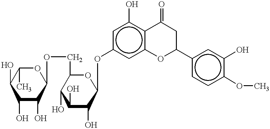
c1c(OC2C(O)C(O)C(O)C(COC3OC(C)C(O)C(O)C3O)O2)cc2c(c1O)C(=O)CC(c1ccc(OC)c(O)c1)O2
